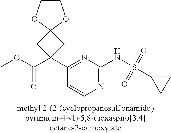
COC(C1(C2=NC(NS(C3CC3)(=O)=O)=NC=C2)CC2(OCCO2)C1)=O
